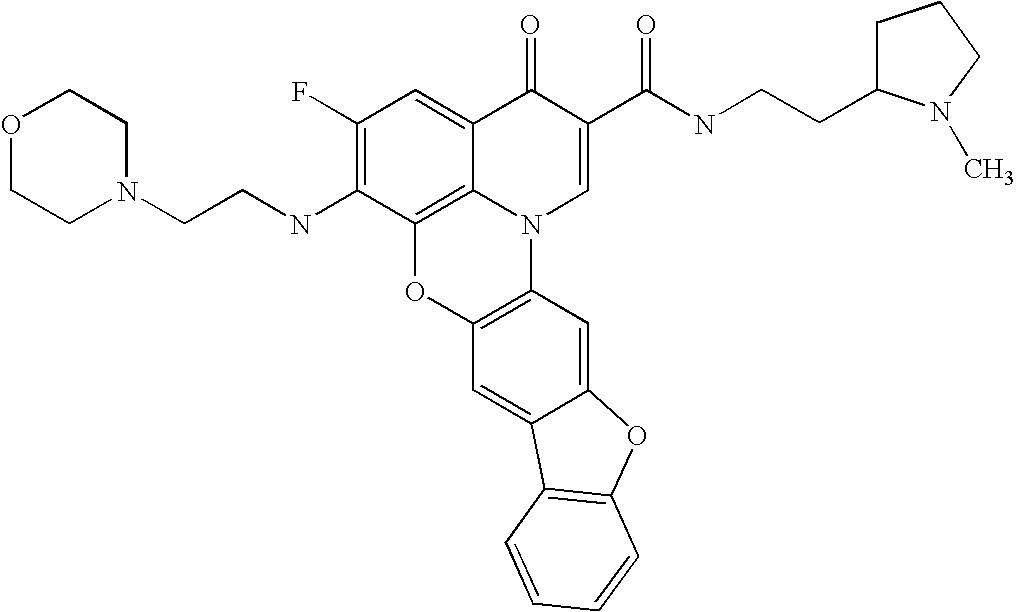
C1(F)=C(NCCN2CCOCC2)C2=C3C(=C1)C(=O)C(C(NCCC1CCCN1C)=O)=CN3C1=C(O2)C=C2C(=C1)OC1=C2C=CC=C1
